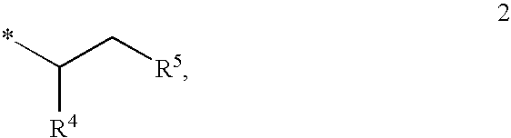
C([R4])(*)C[R5]
